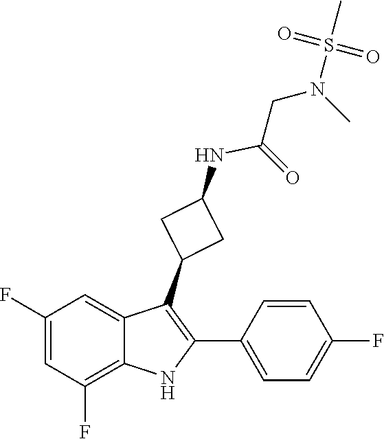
N(C)(S(=O)(C)=O)CC(NC1CC(C2=C(C3=CC=C(F)C=C3)NC3=C(F)C=C(F)C=C23)C1)=O
